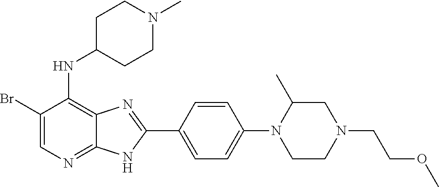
C1(Br)=CN=C2C(=C1NC1CCN(C)CC1)N=C(C1=CC=C(N3C(C)CN(CCOC)CC3)C=C1)N2
